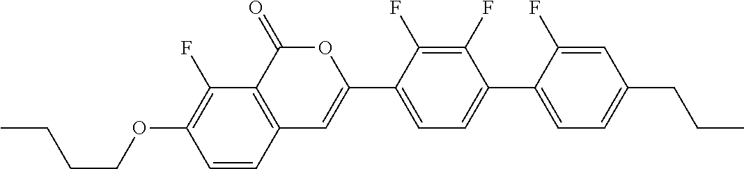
C12=C(C(=O)OC(C3=CC=C(C4=CC=C(CCC)C=C4F)C(F)=C3F)=C1)C(F)=C(OCCCC)C=C2
